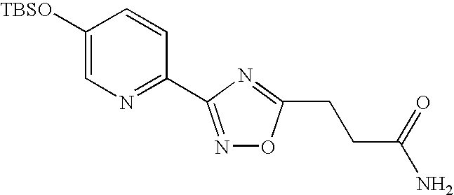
C1([TBSO])=CN=C(C2=NOC(CCC(=O)N)=N2)C=C1
